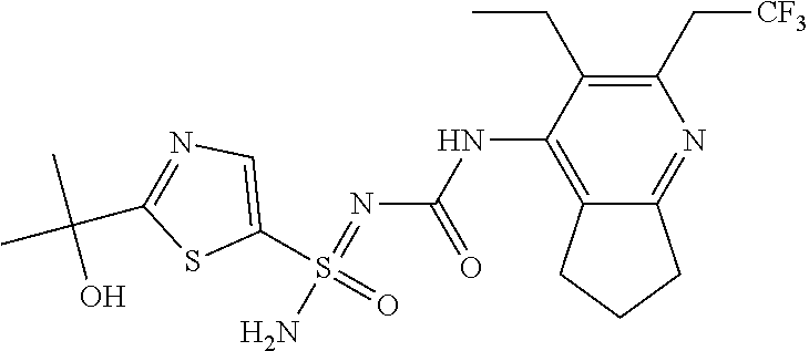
C1(S(=O)(N)=NC(NC2=C3C(=NC(C[CF3])=C2CC)CCC3)=O)=CN=C(C(C)(C)O)S1
